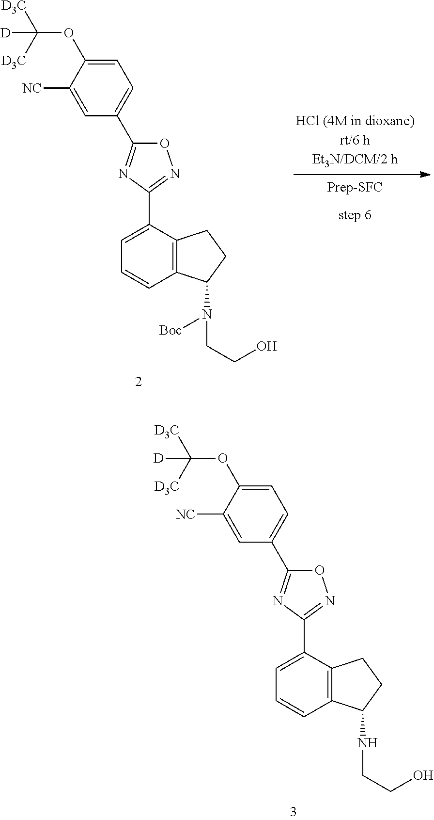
C1=C(C2=NOC(C3=CC=C(OC([D3C])([D3C])[D])C([NC])=C3)=N2)C2=C(C=C1)C(NCCO)CC2.C1=C(C2=NOC(C3=CC=C(OC([D3C])([D3C])[D])C([NC])=C3)=N2)C2=C(C=C1)C(N([Boc])CCO)CC2
